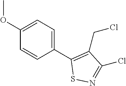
C1=CC(C2=C(CCl)C(Cl)=NS2)=CC=C1OC
